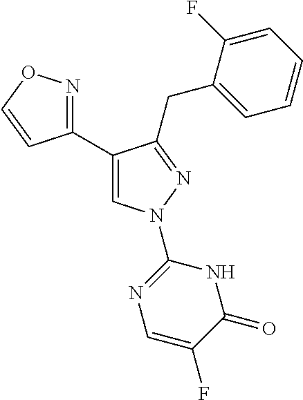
C1(C2=CN(C3=NC=C(F)C(=O)N3)N=C2CC2=CC=CC=C2F)=NOC=C1
